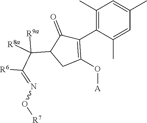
C1(C)=C(C2=C(O[A])CC(C(C([R6])=NO[R7])([R9a])[R8a])C2=O)C(C)=CC(C)=C1
